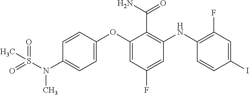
C1=CC(OC2=CC(F)=CC(NC3=C(F)C=C(I)C=C3)=C2C(=O)N)=CC=C1N(S(=O)(=O)C)C
